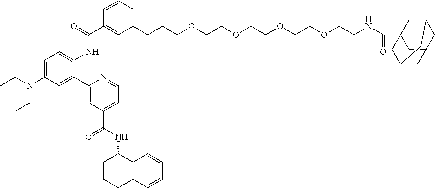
C1(CCCOCCOCCOCCOCCNC(=O)C23CC4CC(C2)CC(C3)C4)=CC=CC(C(=O)NC2=CC=C(N(CC)CC)C=C2C2=CC(C(=O)NC3CCCC4=C3C=CC=C4)=CC=N2)=C1
